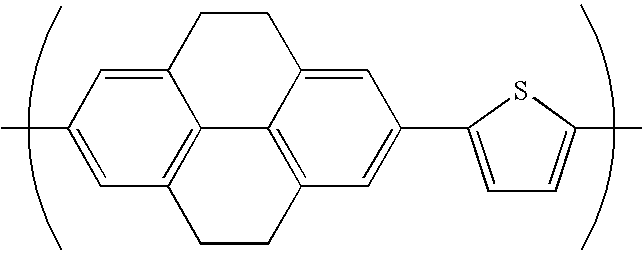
C1(C)=CC2=C3C(=C1)CCC1=CC(C4=CC=C(C)S4)=CC(=C31)CC2
